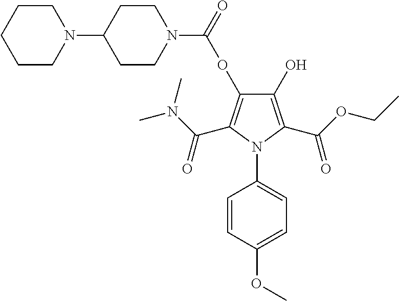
C1(O)=C(C(OCC)=O)N(C2=CC=C(OC)C=C2)C(C(N(C)C)=O)=C1OC(N1CCC(N2CCCCC2)CC1)=O
